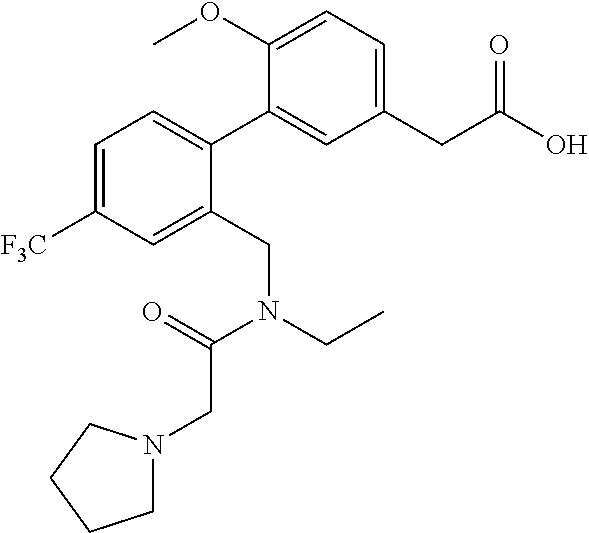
C(C(=O)N(CC)CC1=CC([F3C])=CC=C1C1=CC(CC(O)=O)=CC=C1OC)N1CCCC1
